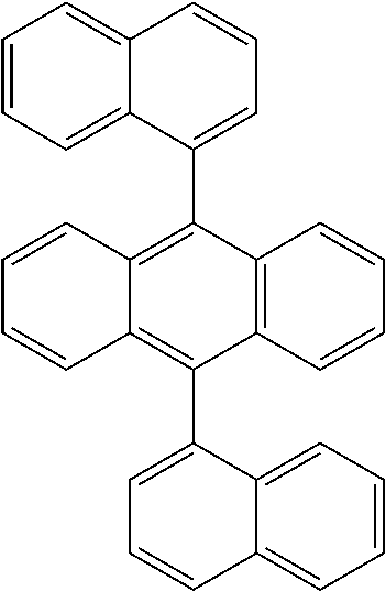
C1=CC2=C(C=C1)C(C1=CC=CC3=CC=CC=C13)=C1C(=C2C2=CC=CC3=CC=CC=C23)C=CC=C1
